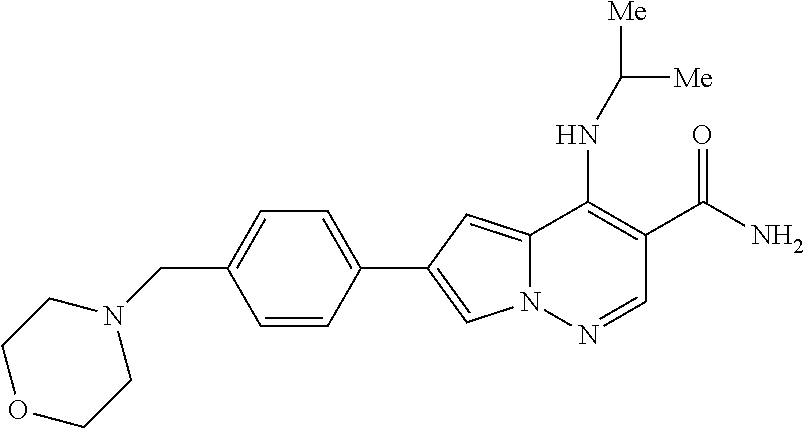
N12C(=CC(C3=CC=C(CN4CCOCC4)C=C3)=C1)C(NC([Me])[Me])=C(C(N)=O)C=N2
